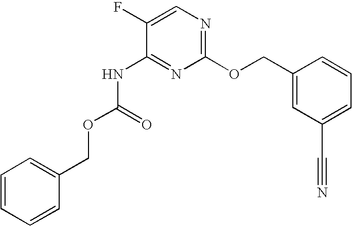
C1(F)=CN=C(OCC2=CC(C#N)=CC=C2)N=C1NC(OCC1=CC=CC=C1)=O
